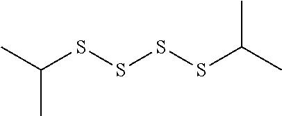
C(SSSSC(C)C)(C)C
